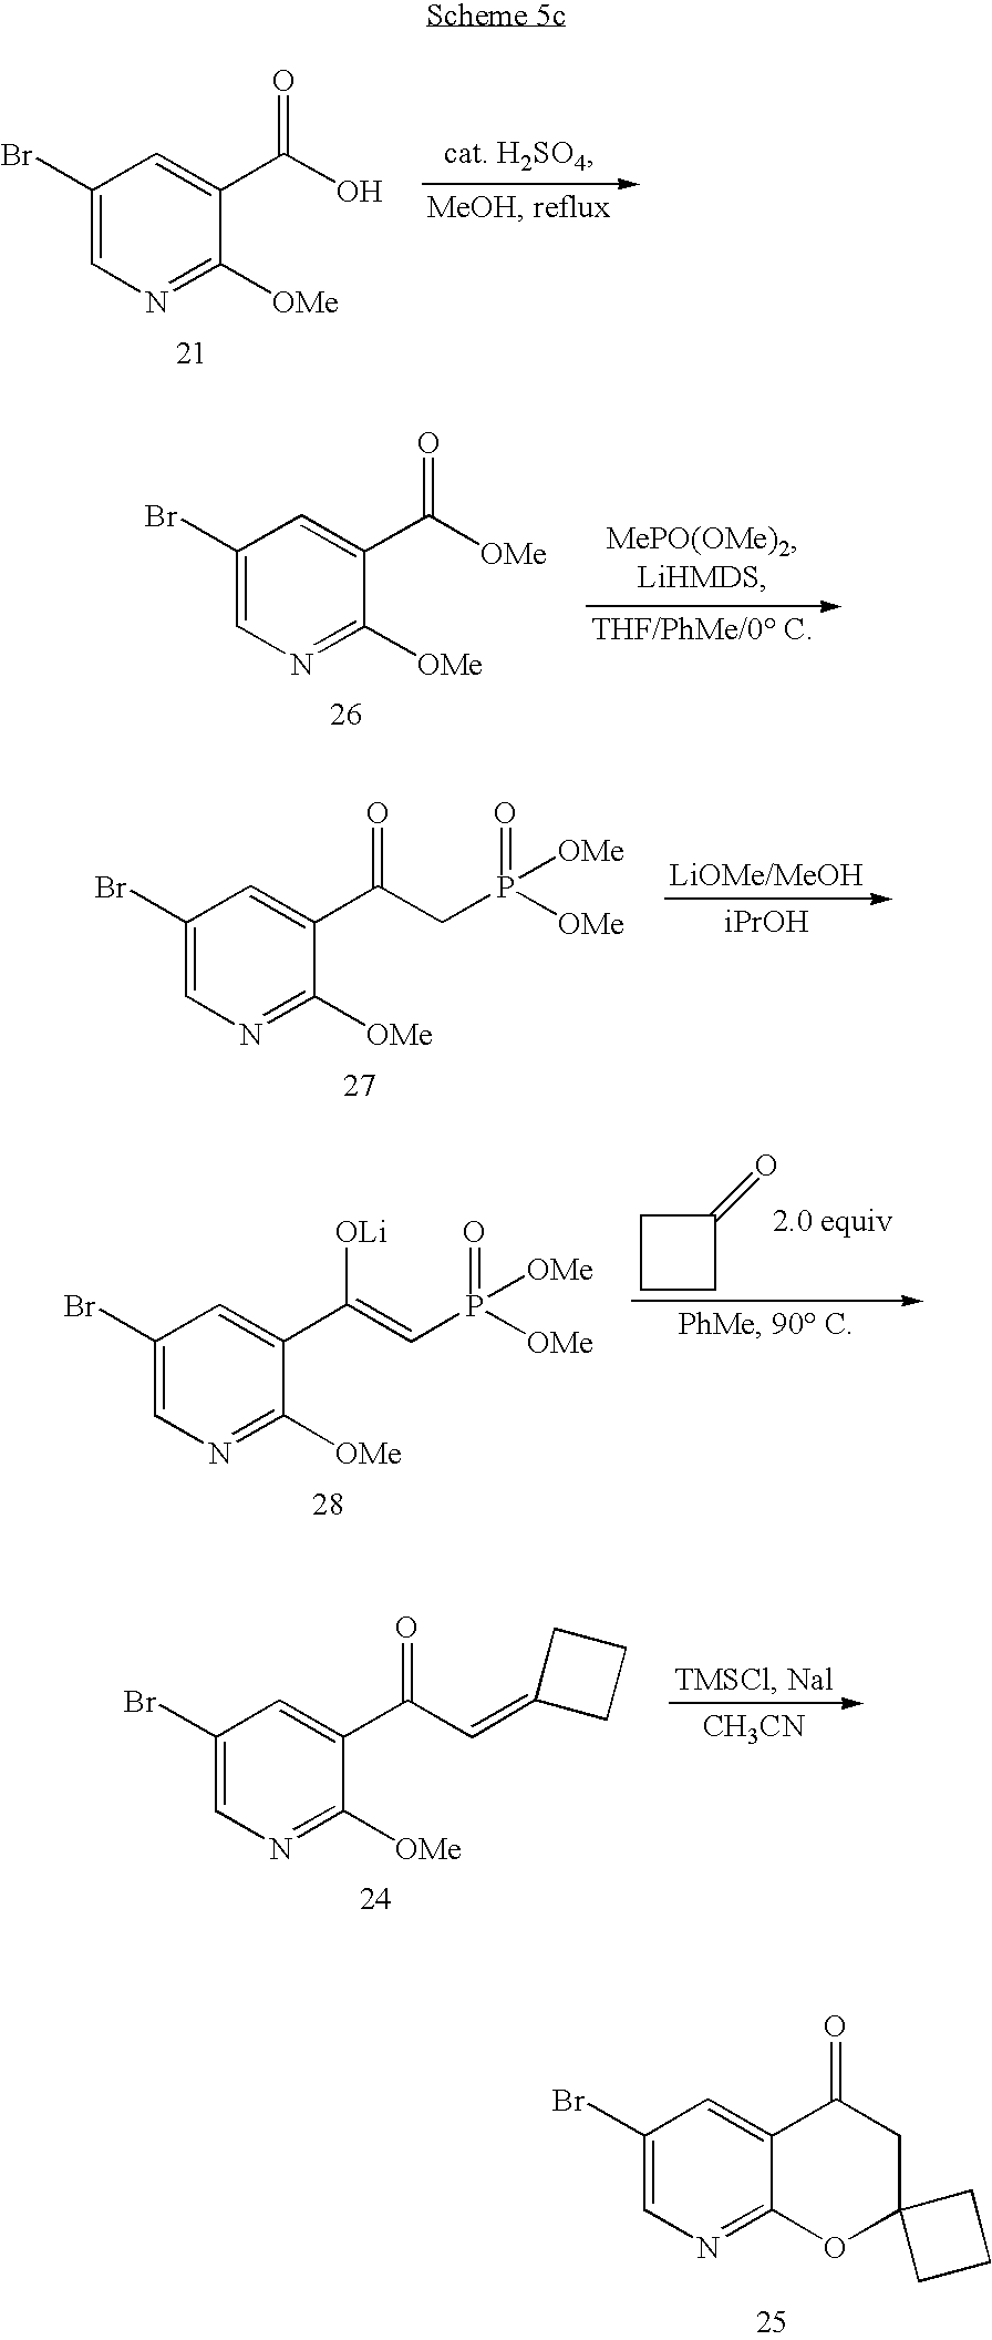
C1(Br)=CN=C([OMe])C(C(O)=O)=C1.C1(Br)=CN=C([OMe])C(C([OMe])=O)=C1.C1(Br)=CN=C([OMe])C(C(CP([OMe])(=O)[OMe])=O)=C1.C1CCC1=O.C1(Br)=CN=C([OMe])C(C(=CP([OMe])(=O)[OMe])[OLi])=C1.C1(Br)=CN=C([OMe])C(C(C=C2CCC2)=O)=C1.[CH3CN].C1(Br)=CN=C2C(=C1)C(=O)CC1(O2)CCC1
